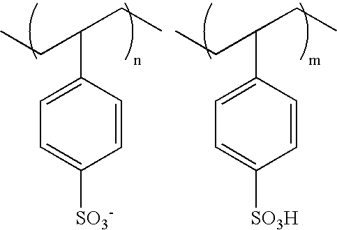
C1=C(C(CC)CC)C=CC([SO3-])=C1.C1=C(C(CC)CC)C=CC([SO3H])=C1
